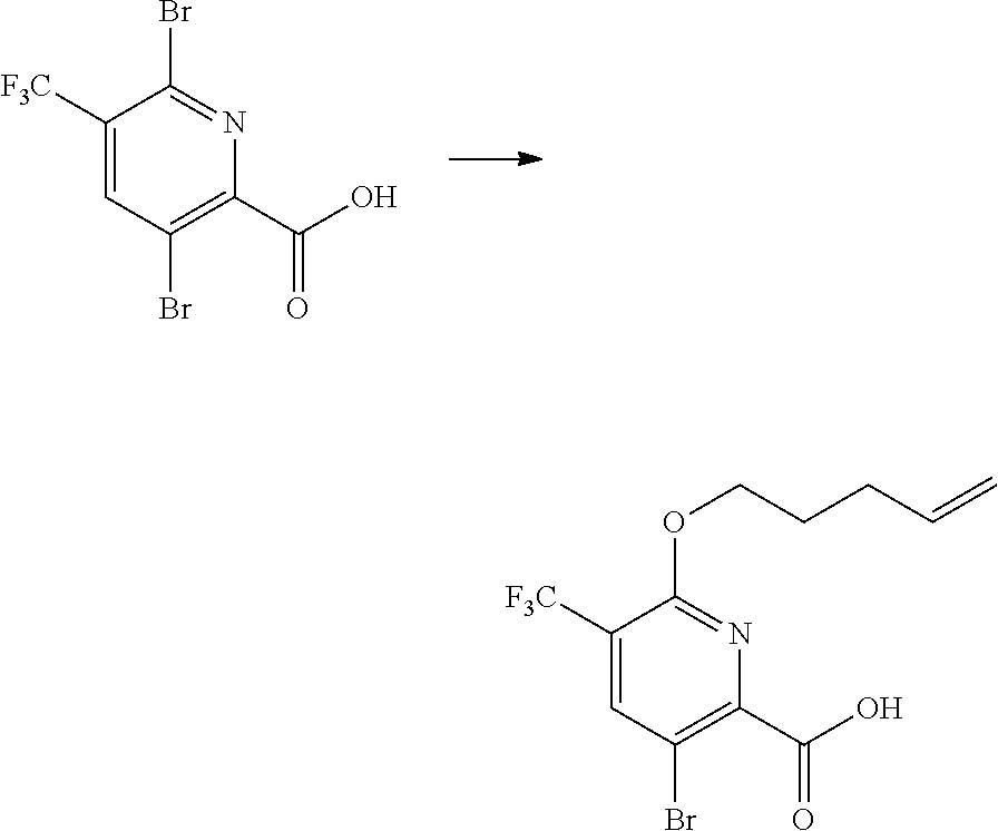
C(C1=C(Br)C=C([F3C])C(OCCCC=C)=N1)(O)=O.C(C1=C(Br)C=C([F3C])C(Br)=N1)(O)=O
